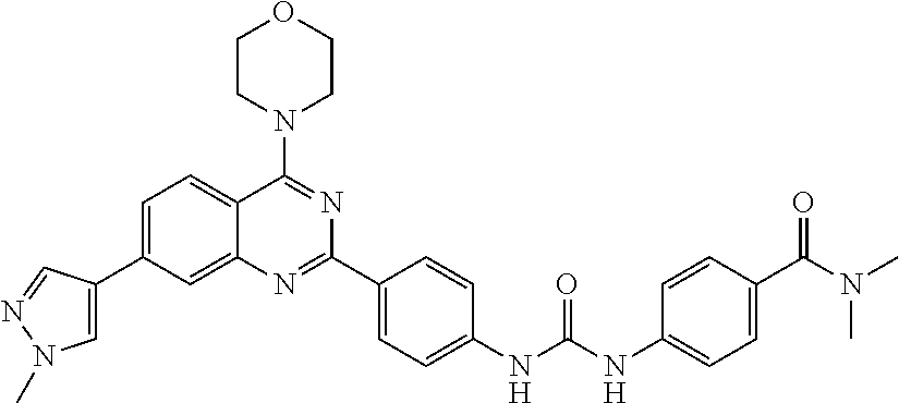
C1=C(C2=CN(C)N=C2)C=C2C(=C1)C(N1CCOCC1)=NC(C1=CC=C(NC(NC3=CC=C(C(N(C)C)=O)C=C3)=O)C=C1)=N2
